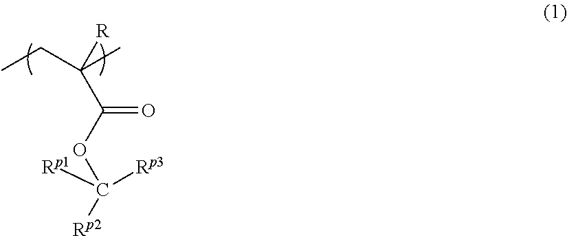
CCC(C)([R])C(OC([Rp2])([Rp3])[Rp1])=O
